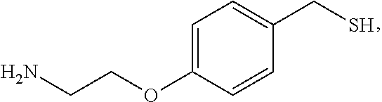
C1=C(OCCN)C=CC(CS)=C1
